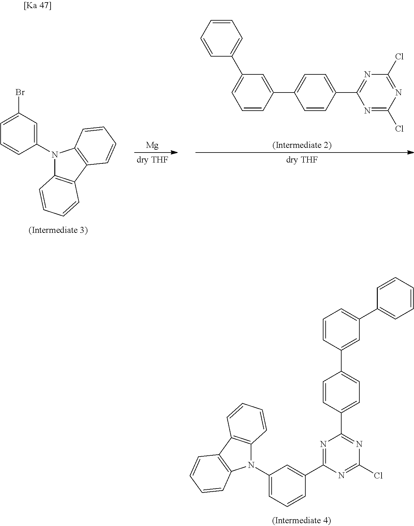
C1(N2C3=C(C4=C2C=CC=C4)C=CC=C3)=CC(Br)=CC=C1.[Mg].C1=CC=CC(C2=CC=CC(C3=CC=C(C4=NC(Cl)=NC(Cl)=N4)C=C3)=C2)=C1.N1=C(C2=CC(N3C4=C(C5=C3C=CC=C5)C=CC=C4)=CC=C2)N=C(Cl)N=C1C1=CC=C(C2=CC(C3=CC=CC=C3)=CC=C2)C=C1
